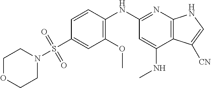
C1=CC(NC2=NC3=C(C(NC)=C2)C([CN])=CN3)=C(OC)C=C1S(N1CCOCC1)(=O)=O
